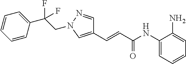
C1(NC(C=CC2=CN(CC(C3=CC=CC=C3)(F)F)N=C2)=O)=CC=CC=C1N
